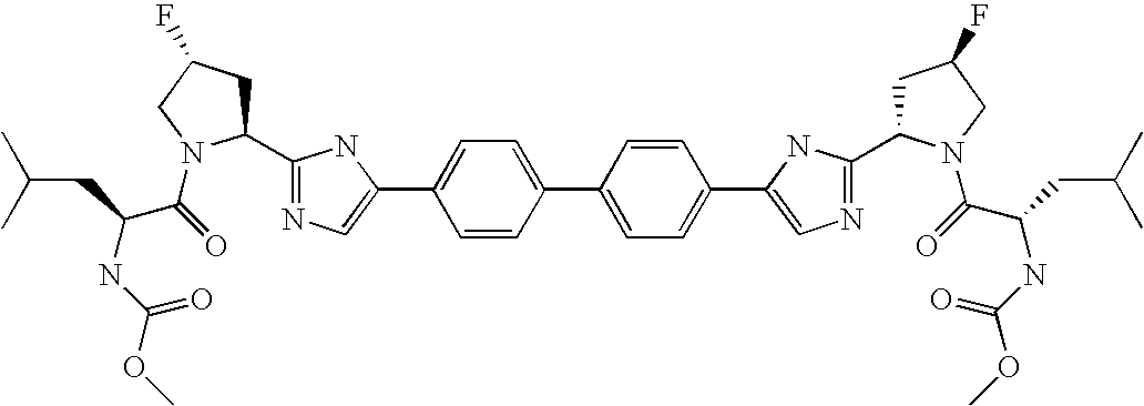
C1=CC(C2=CC=C(C3=CN=C(C4CC(F)CN4C(=O)C(NC(=O)OC)CC(C)C)N3)C=C2)=CC=C1C1=CN=C(C2CC(F)CN2C(C(NC(=O)OC)CC(C)C)=O)N1
